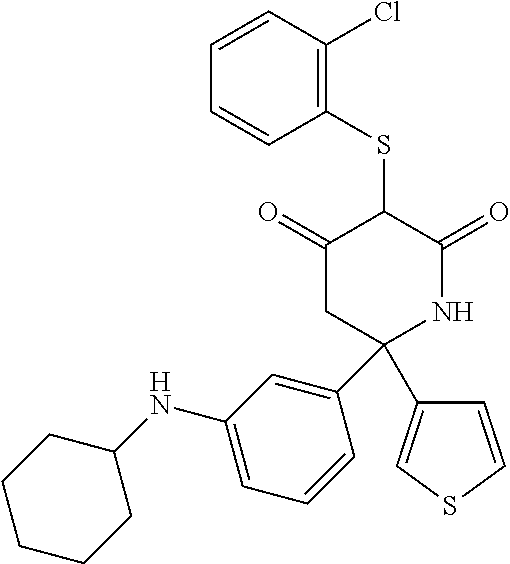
C1(SC2C(=O)CC(C3=CC(NC4CCCCC4)=CC=C3)(C3=CSC=C3)NC2=O)=C(Cl)C=CC=C1
